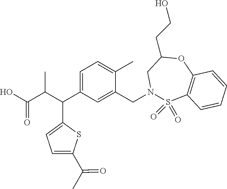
C1=C(C(C)=O)SC(C(C(C(O)=O)C)C2=CC=C(C)C(CN3S(=O)(=O)C4=C(OC(CCO)C3)C=CC=C4)=C2)=C1
